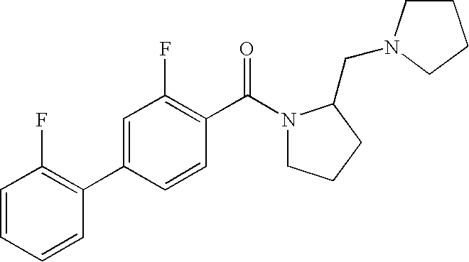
C1=CC=CC(C2=CC(F)=C(C(N3CCCC3CN3CCCC3)=O)C=C2)=C1F
